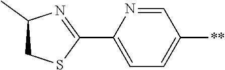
C1(C2=NC(C)CS2)=CC=C([**])C=N1
